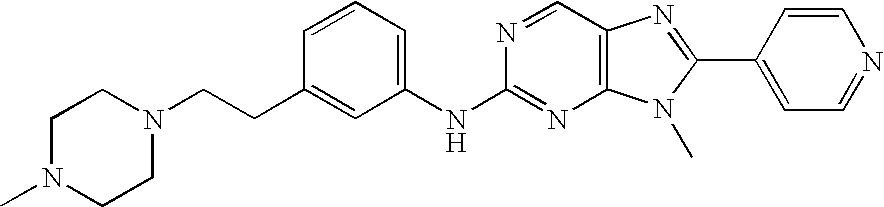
N(C1=NC2=C(C=N1)N=C(C1=CC=NC=C1)N2C)C1=CC=CC(CCN2CCN(C)CC2)=C1
